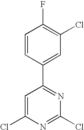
C1=C(Cl)N=C(Cl)N=C1C1=CC(Cl)=C(F)C=C1
